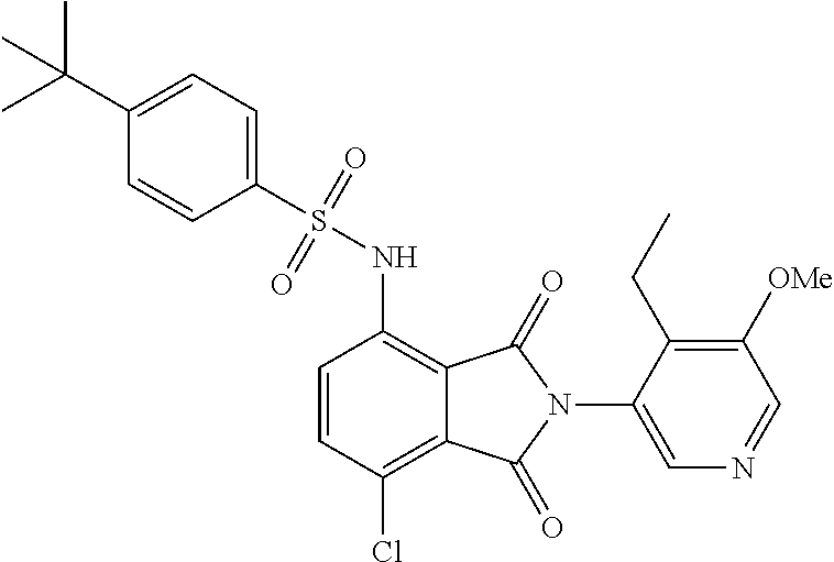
C1=CC(Cl)=C2C(=C1NS(=O)(=O)C1=CC=C(C(C)(C)C)C=C1)C(=O)N(C1=CN=CC([OMe])=C1CC)C2=O
